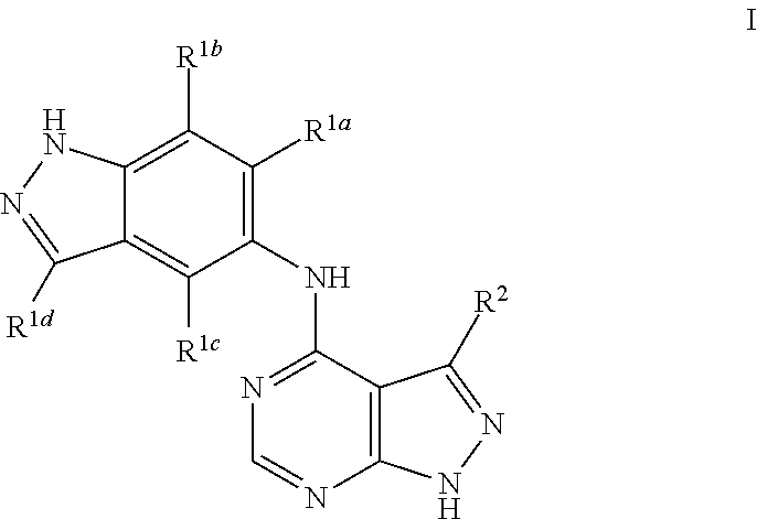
C1(NC2=NC=NC3=C2C([R2])=NN3)=C([R1a])C([R1b])=C2C(=C1[R1c])C([R1d])=NN2
